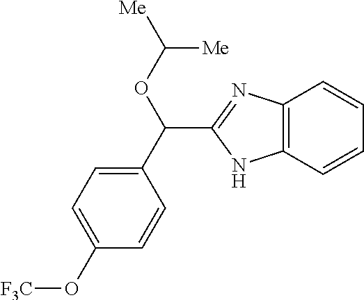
C12=C(C=CC=C1)NC(C(C1=CC=C(O[F3C])C=C1)OC([Me])[Me])=N2
